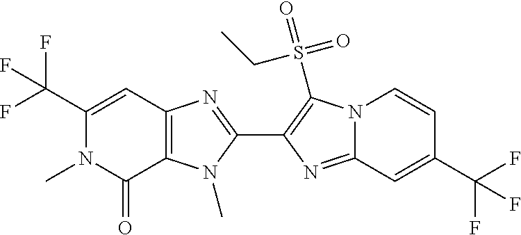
C12=C(N(C)C(C3=C(S(=O)(=O)CC)N4C(=N3)C=C(C(F)(F)F)C=C4)=N1)C(=O)N(C)C(C(F)(F)F)=C2
